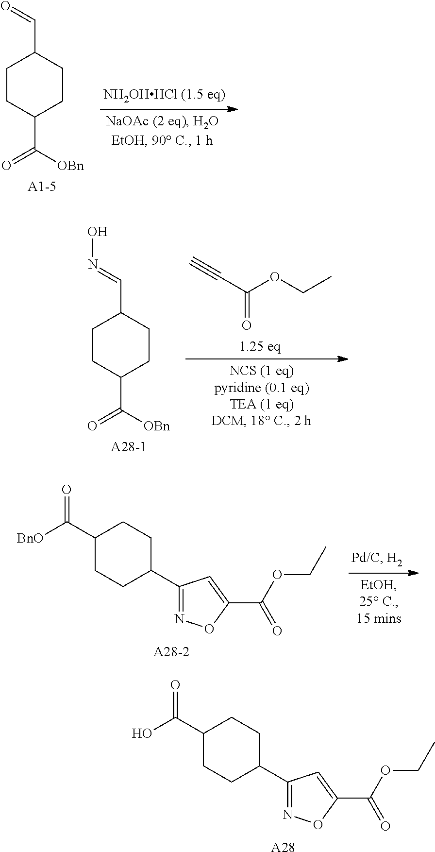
C1CC(C([OBn])=O)CCC1C=O.C(OCC)(C#C)=O.C1CC(C([OBn])=O)CCC1C=NO.C1(C([BnO])=O)CCC(C2=NOC(C(OCC)=O)=C2)CC1.C1(C(O)=O)CCC(C2=NOC(C(OCC)=O)=C2)CC1.[A28]
